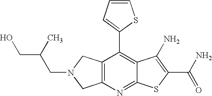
C12=C(CN(CC(CO)C)C1)C(C1=CC=CS1)=C1C(=N2)SC(C(N)=O)=C1N
